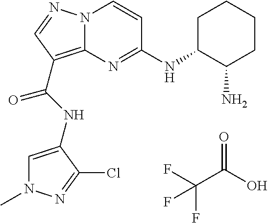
FC(F)(C(=O)O)F.N(C(=O)C1=C2N(N=C1)C=CC(NC1C(N)CCCC1)=N2)C1=CN(C)N=C1Cl
